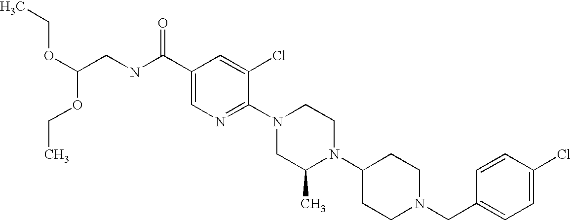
C1(Cl)=CC=C(CN2CCC(N3C(C)CN(C4=NC=C(C(NCC(OCC)OCC)=O)C=C4Cl)CC3)CC2)C=C1
